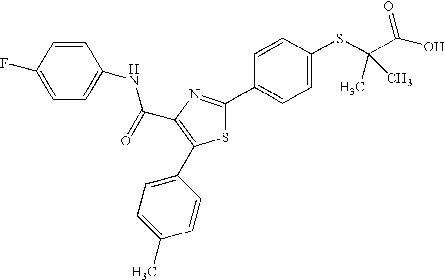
C(C1=C(C2=CC=C(C)C=C2)SC(C2=CC=C(SC(C(O)=O)(C)C)C=C2)=N1)(=O)NC1=CC=C(F)C=C1
